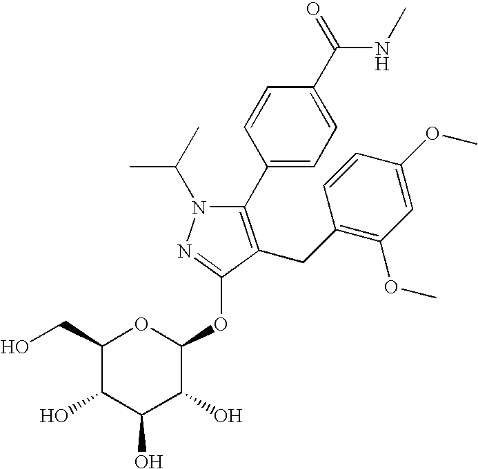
C1(C2=CC=C(C(=O)NC)C=C2)=C(CC2=C(OC)C=C(OC)C=C2)C(OC2OC(CO)C(O)C(O)C2O)=NN1C(C)C
